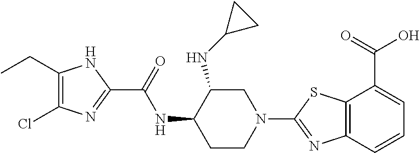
C12=C(C=CC=C1C(=O)O)N=C(N1CC(NC3CC3)C(NC(C3=NC(Cl)=C(CC)N3)=O)CC1)S2
